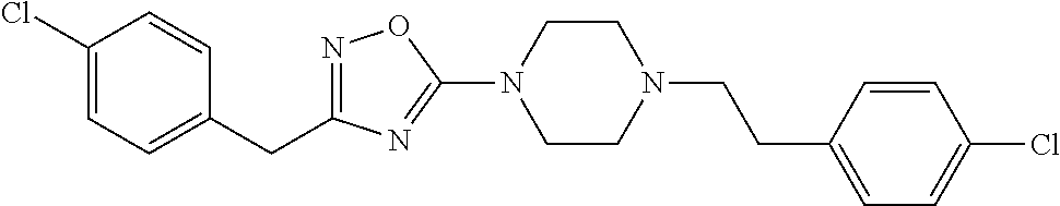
N1=C(CC2=CC=C(Cl)C=C2)N=C(N2CCN(CCC3=CC=C(Cl)C=C3)CC2)O1
